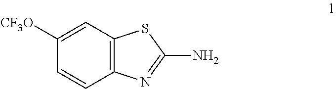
C1([CF3O])=CC2=C(C=C1)N=C(N)S2
